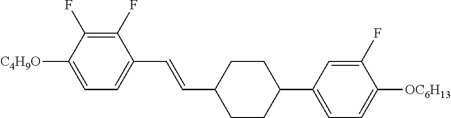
C1(F)=C(F)C([C4H9O])=CC=C1C=CC1CCC(C2=CC=C([OC6H13])C(F)=C2)CC1
